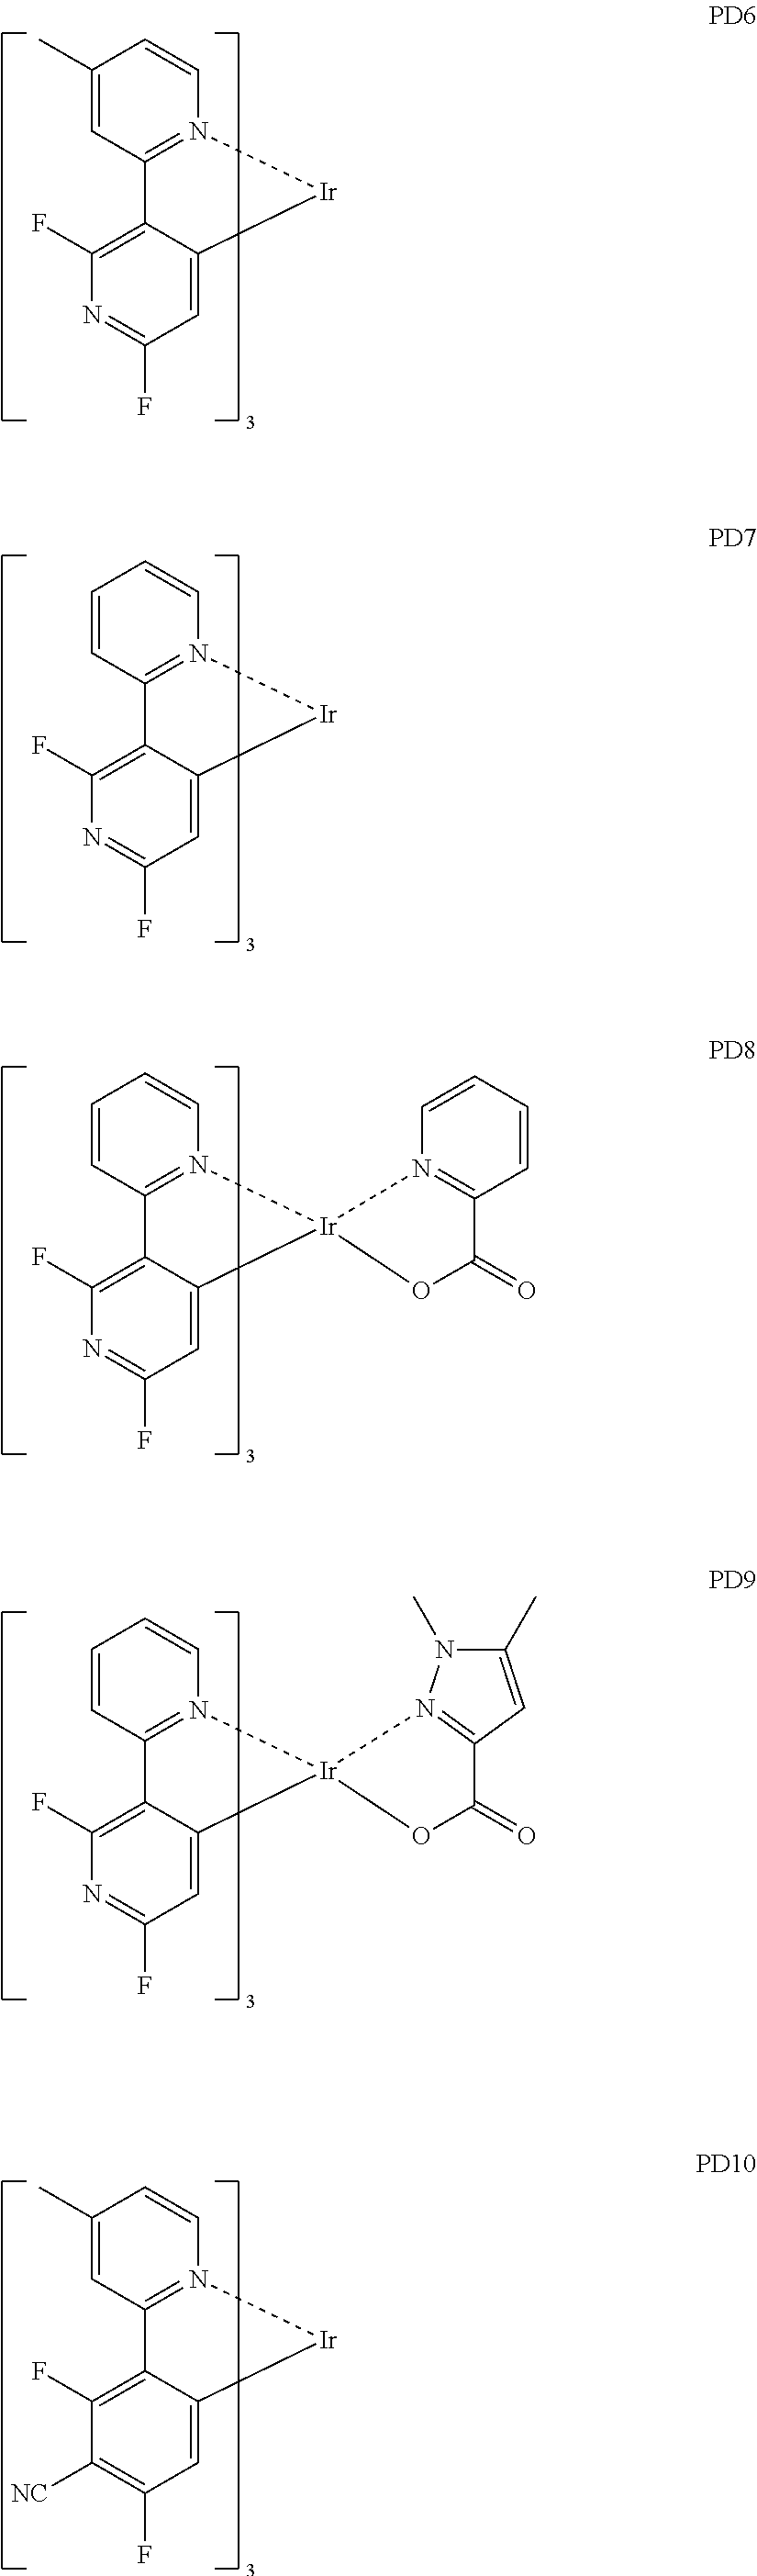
C1=C2C(=C(F)N=C1F)C1=N(C=CC(C)=C1)[Ir]2.C1=C2C(=C(F)C([NC])=C1F)C1=N(C=CC(C)=C1)[Ir]2.C1=C2C(=C(F)N=C1F)C1=N(C=CC=C1)[Ir]2.C1=C2C(=C(F)N=C1F)C1=N(C=CC=C1)[Ir]21N2=C(C=CC=C2)C(=O)O1.C1=C2C(=C(F)N=C1F)C1=N(C=CC=C1)[Ir]21OC(=O)C2=N1N(C)C(C)=C2
